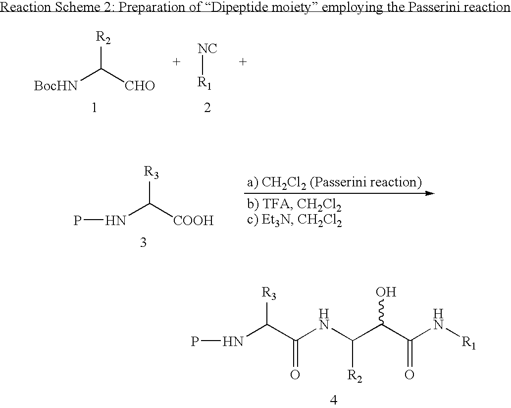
[BocHN]C([CHO])[R2].[R1][NC].N(C([COOH])[R3])P.N(C(C(NC(C(C(N[R1])=O)O)[R2])=O)[R3])P
